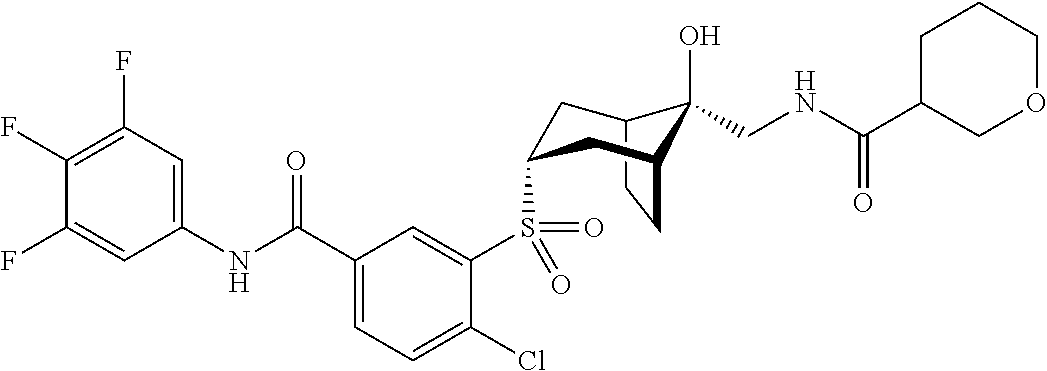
C12CCC(CC(S(C3=CC(C(NC4=CC(F)=C(F)C(F)=C4)=O)=CC=C3Cl)(=O)=O)C1)C2(O)CNC(C1COCCC1)=O
